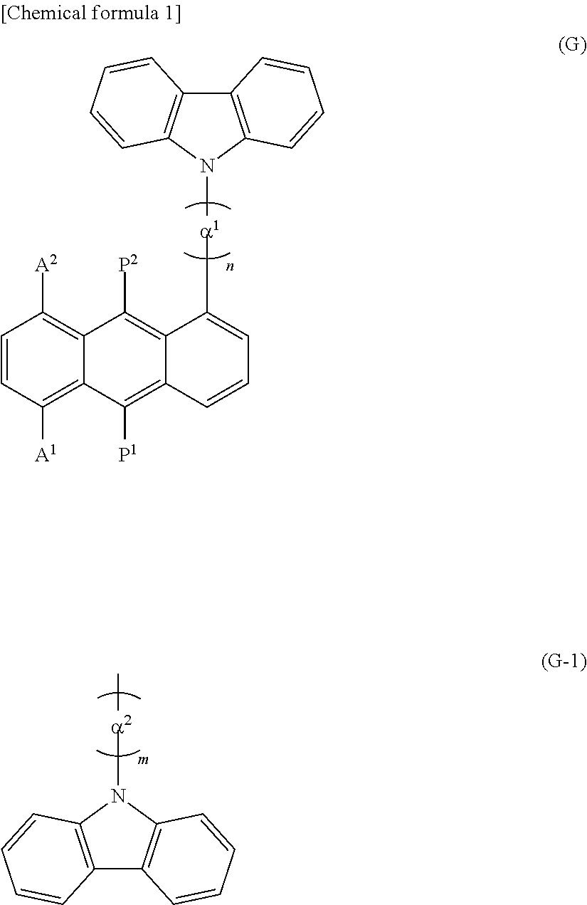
C12=C(N([a1]C3=CC=CC4=C([P1])C5=C([A1])C=CC([A2])=C5C([P2])=C34)C3=C1C=CC=C3)C=CC=C2.C12=C(N([a2]C)C3=C1C=CC=C3)C=CC=C2
